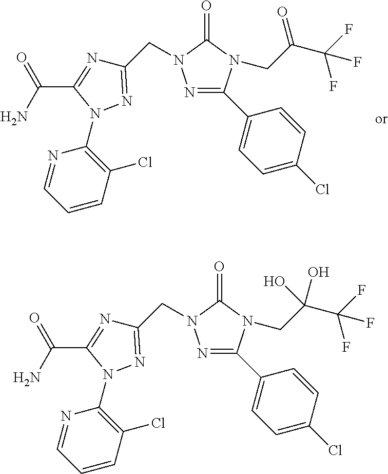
N1=CC=CC(Cl)=C1N1C(C(N)=O)=NC(CN2N=C(C3=CC=C(Cl)C=C3)N(CC(C(F)(F)F)=O)C2=O)=N1.N1=CC=CC(Cl)=C1N1C(C(N)=O)=NC(CN2N=C(C3=CC=C(Cl)C=C3)N(CC(C(F)(F)F)(O)O)C2=O)=N1
